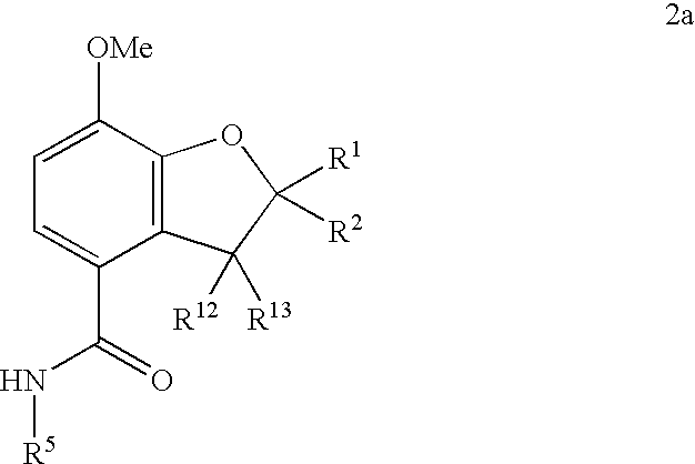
C1=C([OMe])C2=C(C(C(=O)N[R5])=C1)C([R13])([R12])C([R1])([R2])O2
